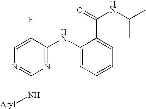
C1=C(F)C(NC2=CC=CC=C2C(=O)NC(C)C)=NC(N[Aryl])=N1
